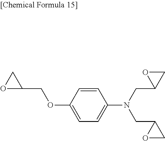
C1=CC(OCC2CO2)=CC=C1N(CC1OC1)CC1CO1
